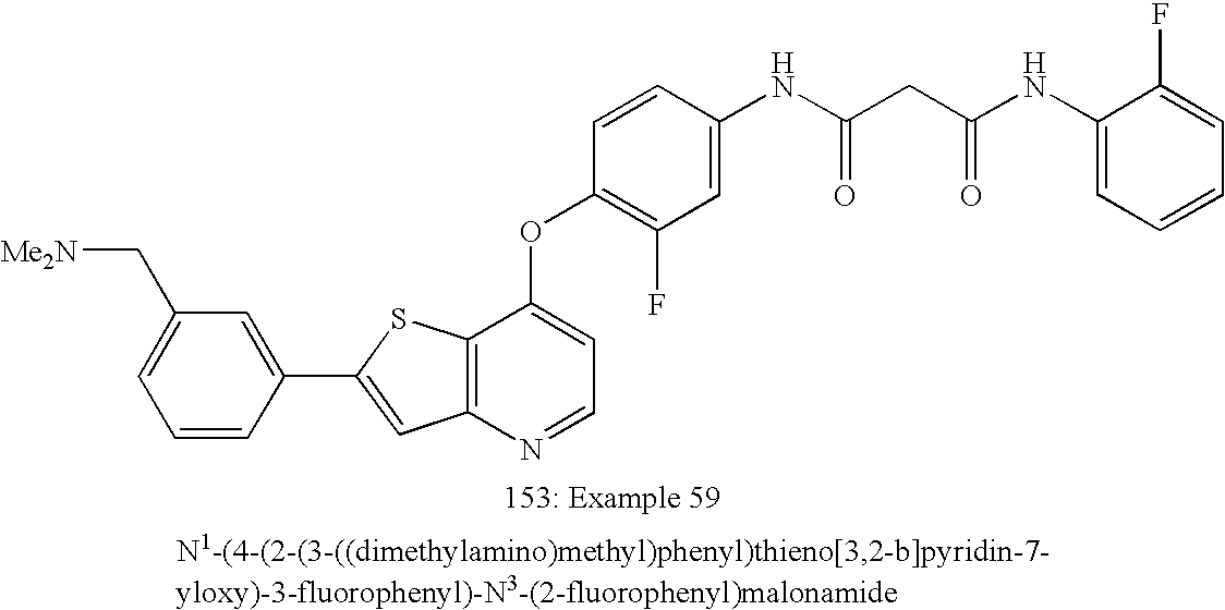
C12=C(N=CC=C1OC1=C(F)C=C(NC(CC(NC3=CC=CC=C3F)=O)=O)C=C1)C=C(C1=CC(C[Me2N])=CC=C1)S2
